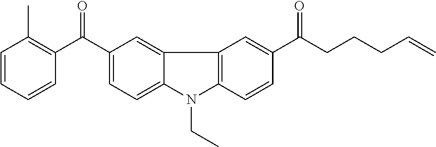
C1=CC=CC(C(C2=CC=C3C(=C2)C2=C(N3CC)C=CC(C(CCCC=C)=O)=C2)=O)=C1C
